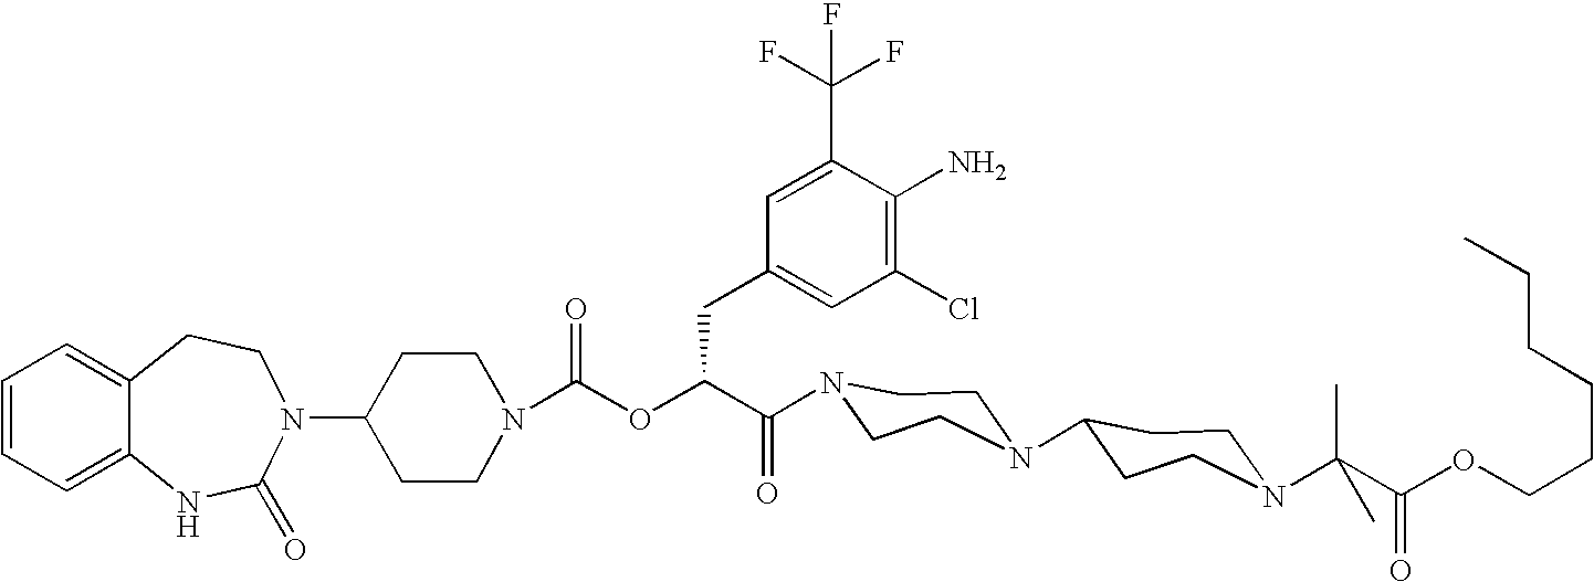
C12=CC=CC=C1NC(=O)N(C1CCN(C(OC(C(=O)N3CCN(C4CCN(C(C(OCCCCCC)=O)(C)C)CC4)CC3)CC3=CC(Cl)=C(N)C(C(F)(F)F)=C3)=O)CC1)CC2
